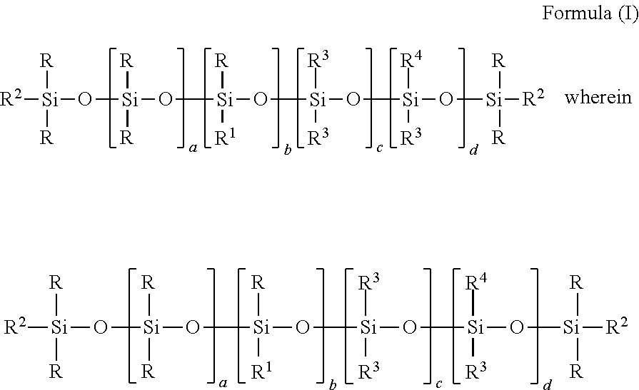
[R2][Si]([R])([R])O[Si]([R])([R])O[Si]([R])([R1])O[Si]([R3])([R3])O[Si]([R4])([R3])O[Si]([R])([R])[R2].[R2][Si]([R])([R])O[Si]([R])([R])O[Si]([R])([R1])O[Si]([R3])([R3])O[Si]([R4])([R3])O[Si]([R])([R])[R2]
